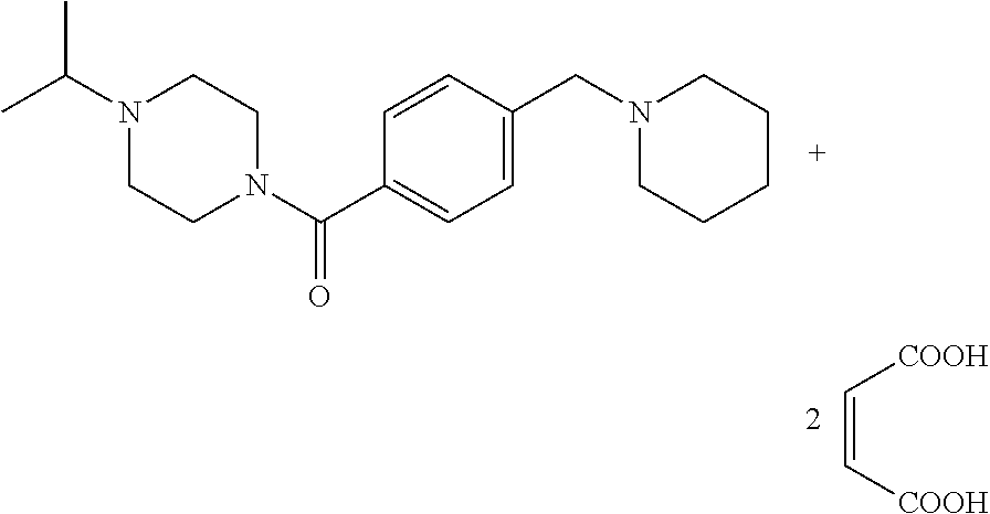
C(=C[COOH])[COOH].N1(C(C)C)CCN(C(C2=CC=C(CN3CCCCC3)C=C2)=O)CC1
